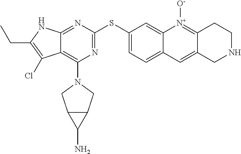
C1(SC2=CC=C3C(=C2)[N+]([O-])=C2C(=C3)CNCC2)=NC(N2CC3C(C2)C3N)=C2C(=N1)NC(CC)=C2Cl
